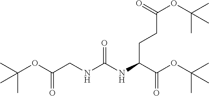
N(C(=O)NCC(OC(C)(C)C)=O)C(C(OC(C)(C)C)=O)CCC(OC(C)(C)C)=O
